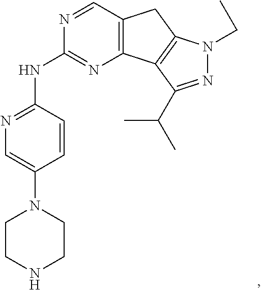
C12=C(C3=C(C1)N(CC)N=C3C(C)C)N=C(NC1=NC=C(N3CCNCC3)C=C1)N=C2
